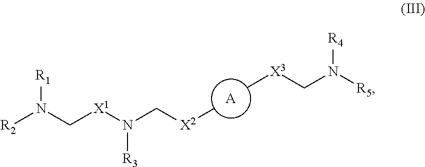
[R1]N([R2])C[X1]N([R3])C[X2]C.C[X3]CN([R4])[R5].[A]
